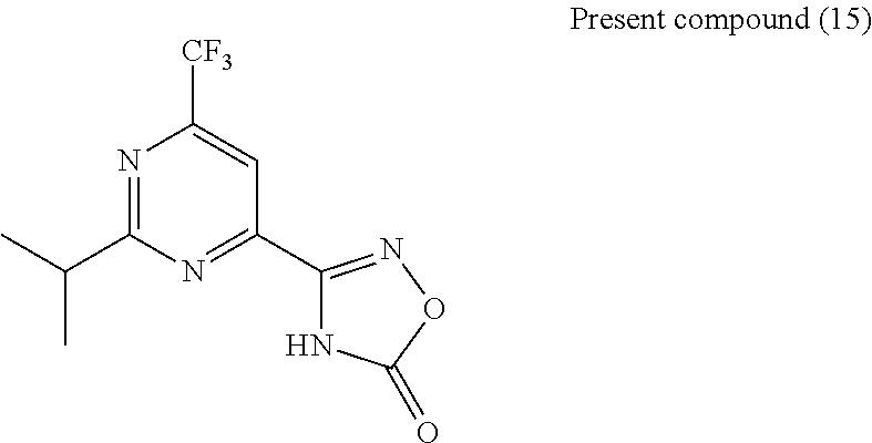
N1=C(C(C)C)N=C(C2=NOC(=O)N2)C=C1[CF3]
